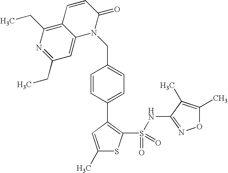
C1(C)=CC(C2=CC=C(CN3C(=O)C=CC4=C(CC)N=C(CC)C=C34)C=C2)=C(S(NC2=NOC(C)=C2C)(=O)=O)S1
